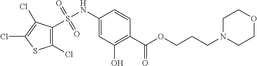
C1(Cl)=C(S(NC2=CC(O)=C(C(=O)OCCCN3CCOCC3)C=C2)(=O)=O)C(Cl)=C(Cl)S1
